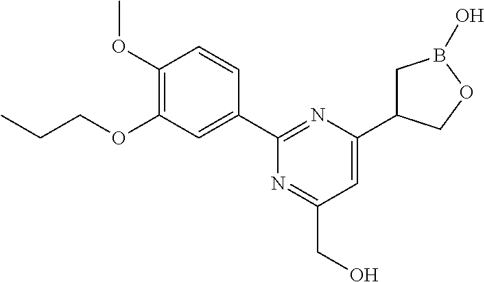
C1(OC)=C(OCCC)C=C(C2=NC(C3CB(O)OC3)=CC(CO)=N2)C=C1
